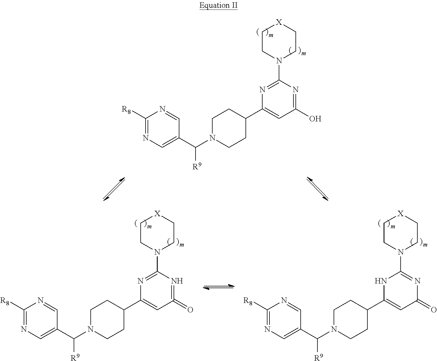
C1([R8])=NC=C(C(N2CCC(C3=CC(O)=NC(N4CC[X]CC4)=N3)CC2)[R9])C=N1.C1([R8])=NC=C(C(N2CCC(C3=CC(=O)=NC(N4CC[X]CC4)=N3)CC2)[R9])C=N1.C1([R8])=NC=C(C(N2CCC(C3=CC(=O)N=C(N4CC[X]CC4)N3)CC2)[R9])C=N1
